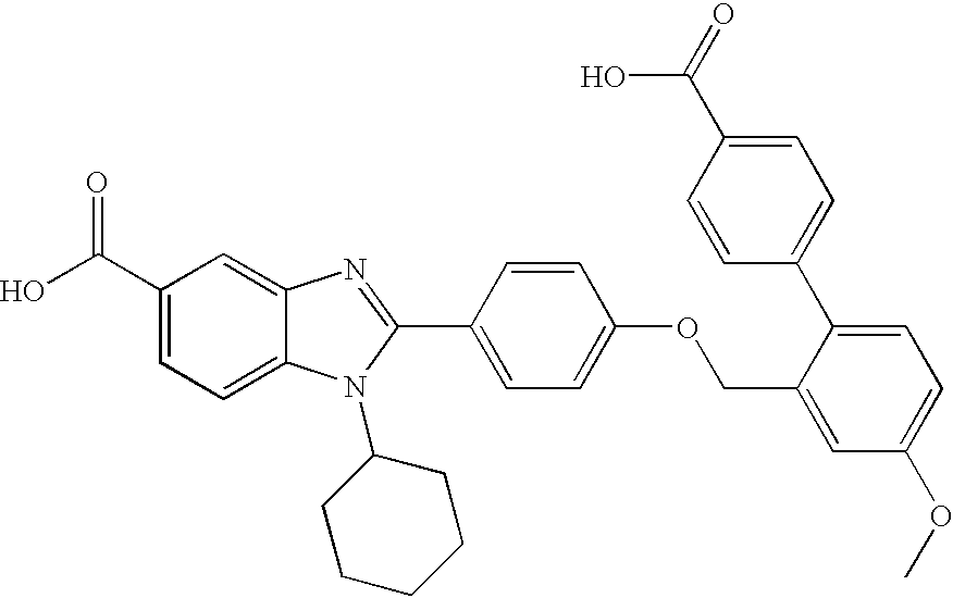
OC(C1=CC=C2C(=C1)N=C(C1=CC=C(OCC3=CC(OC)=CC=C3C3=CC=C(C(=O)O)C=C3)C=C1)N2C1CCCCC1)=O
